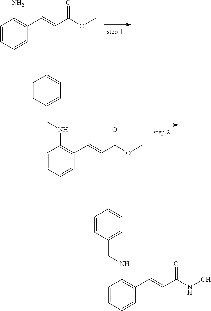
C1=CC=CC(C=CC(OC)=O)=C1N.C1=CC=CC(C=CC(OC)=O)=C1NCC1=CC=CC=C1.C1=CC=CC(C=CC(NO)=O)=C1NCC1=CC=CC=C1
